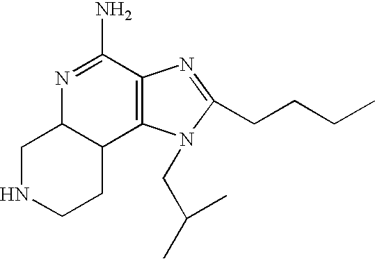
C12CNCCC1C1=C(C(N)=N2)N=C(CCCC)N1CC(C)C
